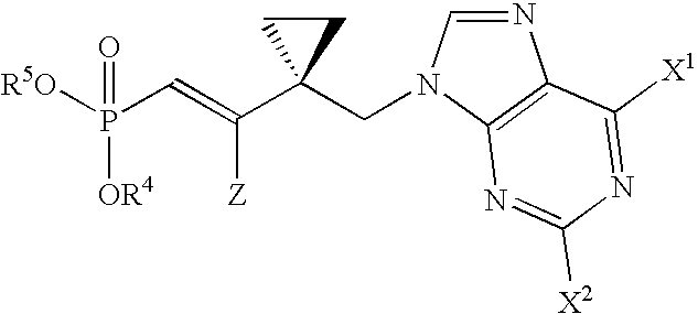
[OR5]P(C=C(C1(CN2C=NC3=C2N=C([X2])N=C3[X1])CC1)[Z])([OR4])=O
